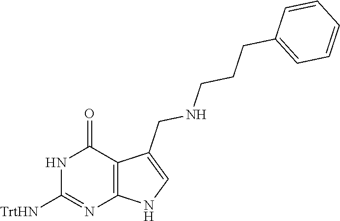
C1([TrtHN])=NC2=C(C(=O)N1)C(CNCCCC1=CC=CC=C1)=CN2
